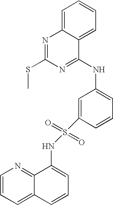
C1=CC=C2C(=N1)C(NS(=O)(=O)C1=CC(NC3=NC(SC)=NC4=CC=CC=C34)=CC=C1)=CC=C2
